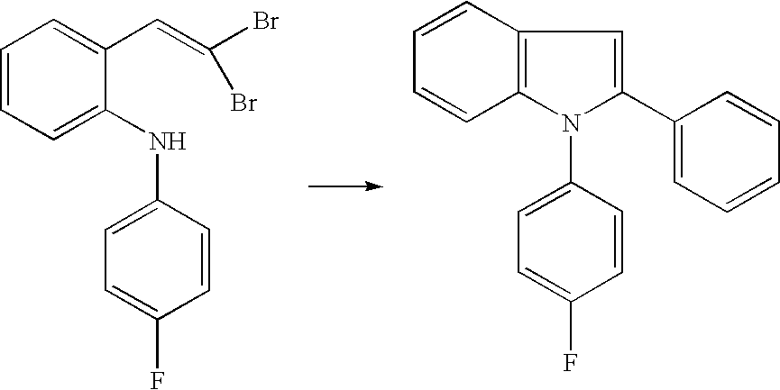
C1=CC=C(NC2=CC=C(F)C=C2)C(C=C(Br)Br)=C1.C1=CC2=C(C=C1)N(C1=CC=C(F)C=C1)C(C1=CC=CC=C1)=C2
